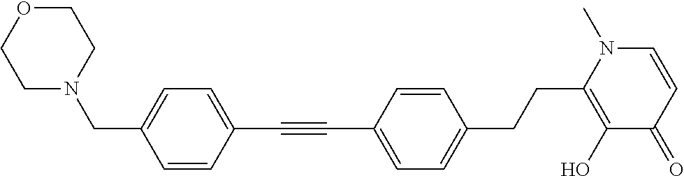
C1(C#CC2=CC=C(CCC3=C(O)C(=O)C=CN3C)C=C2)=CC=C(CN2CCOCC2)C=C1
